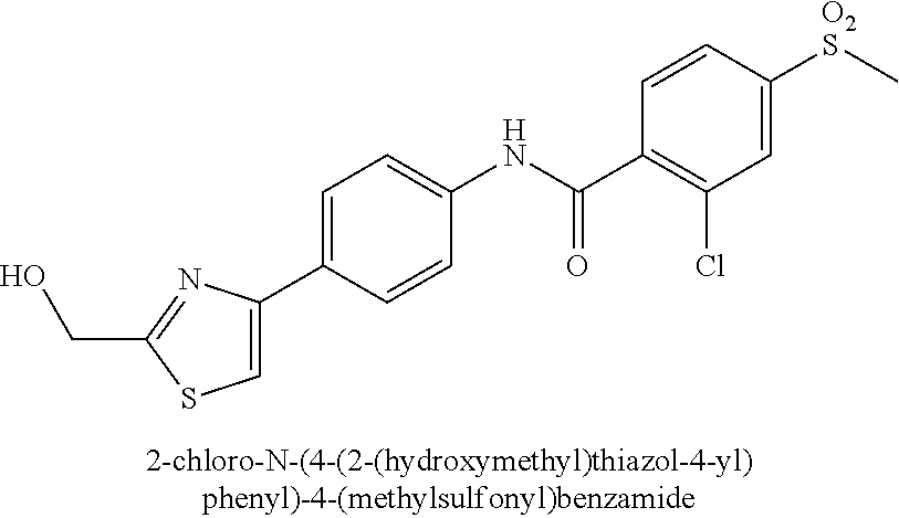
C1=C(C2=CC=C(NC(=O)C3=C(Cl)C=C([O2S]C)C=C3)C=C2)N=C(CO)S1
